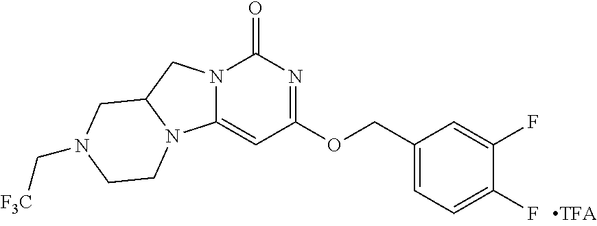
N12C(=CC(OCC3=CC=C(F)C(F)=C3)=NC1=O)N1C(C2)CN(C[F3C])CC1
